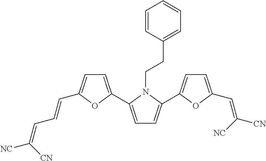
C1=C(C2=CC=C(C=CC=C([NC])[CN])O2)N(CCC2=CC=CC=C2)C(C2=CC=C(C=C([CN])[NC])O2)=C1
